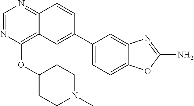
C1(OC2CCN(C)CC2)=C2C(=NC=N1)C=CC(C1=CC=C3C(=C1)N=C(N)O3)=C2
